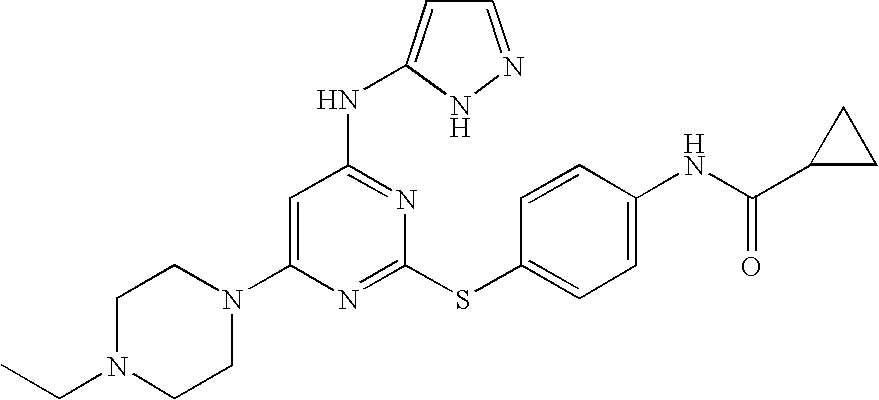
C1N(CC)CCN(C2=CC(NC3=CC=NN3)=NC(SC3=CC=C(NC(=O)C4CC4)C=C3)=N2)C1
